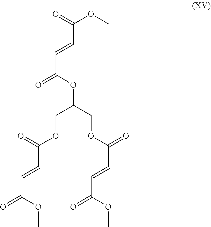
C(C=CC(OC(COC(C=CC(=O)OC)=O)COC(C=CC(=O)OC)=O)=O)(=O)OC
